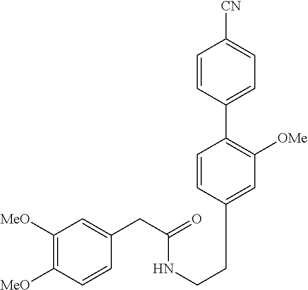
C1([MeO])=C([MeO])C=CC(CC(=O)NCCC2=CC([OMe])=C(C3=CC=C([CN])C=C3)C=C2)=C1
